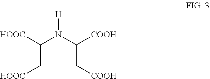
[HOOC]CC(N(C([COOH])C[COOH])[H])[HOOC]
